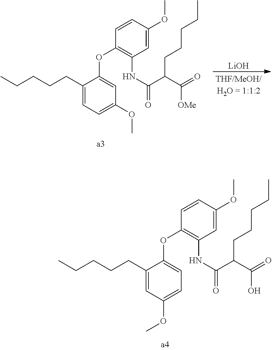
C(CC1=CC(OC)=CC=C1OC1=C(NC(C(C(=O)O)CCCCC)=O)C=C(OC)C=C1)CCC.C(CC1=CC=C(OC)C=C1OC1=C(NC(C(C(=O)[OMe])CCCCC)=O)C=C(OC)C=C1)CCC.[LiOH]
